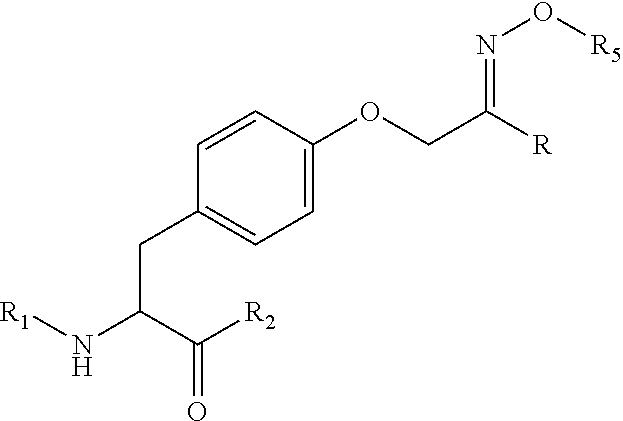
C1=CC(CC(C([R2])=O)N[R1])=CC=C1OCC([R])=NO[R5]
